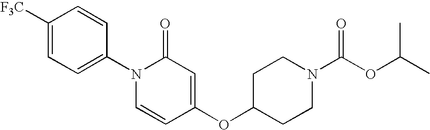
C1([F3C])=CC=C(N2C=CC(OC3CCN(C(OC(C)C)=O)CC3)=CC2=O)C=C1
